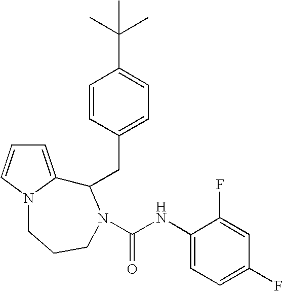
C1=C2N(C=C1)CCCN(C(NC1=CC=C(F)C=C1F)=O)C2CC1=CC=C(C(C)(C)C)C=C1
